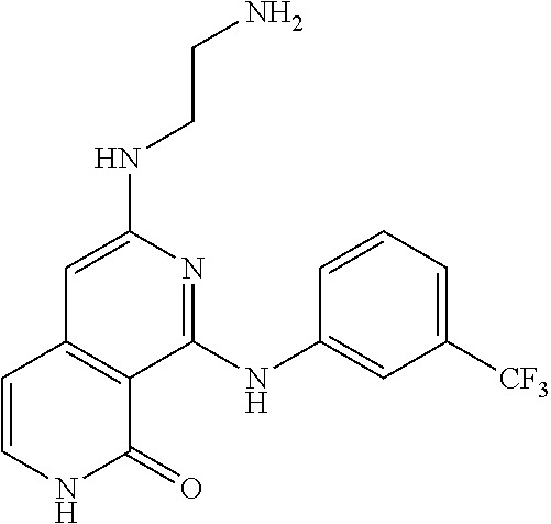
N(C1=CC2=C(C(NC3=CC([CF3])=CC=C3)=N1)C(=O)NC=C2)CCN
